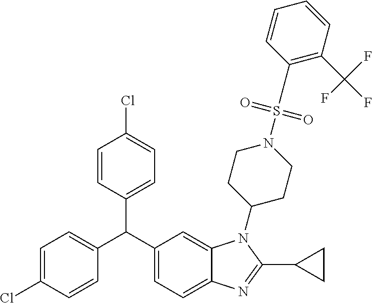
C1=C(Cl)C=CC(C(C2=CC=C3C(=C2)N(C2CCN(S(=O)(=O)C4=C(C(F)(F)F)C=CC=C4)CC2)C(C2CC2)=N3)C2=CC=C(Cl)C=C2)=C1
